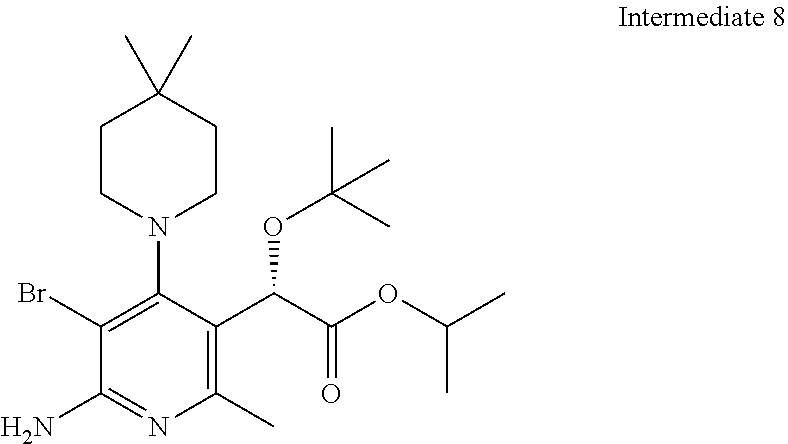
C1CN(C2=C(Br)C(N)=NC(C)=C2C(C(OC(C)C)=O)OC(C)(C)C)CCC1(C)C
